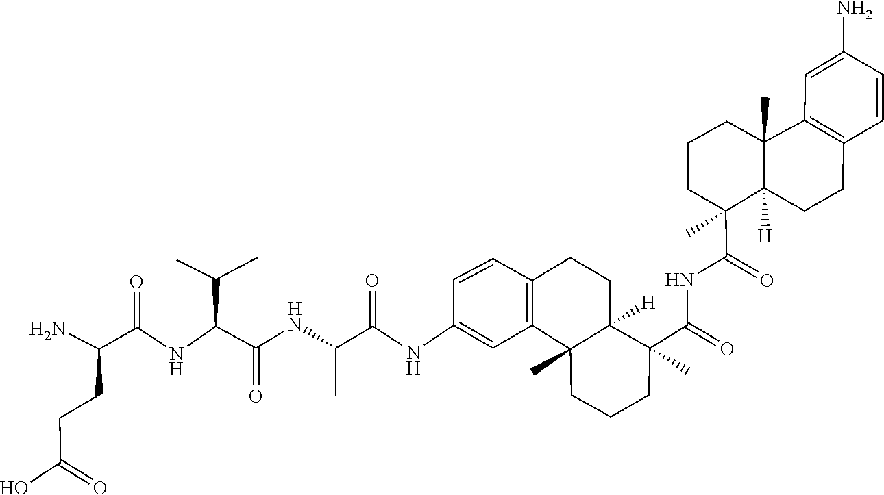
C(C(N)CCC(O)=O)(=O)NC(C(=O)NC(C(=O)NC1=CC2=C(C=C1)CCC1([H])C(C(=O)NC(C3(C)C4([H])CCC5=C(C=C(N)C=C5)C4(C)CCC3)=O)(C)CCCC21C)C)C(C)C
